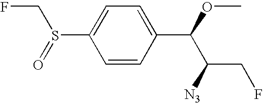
C1(S(CF)=O)=CC=C(C(OC)C([N3])CF)C=C1
